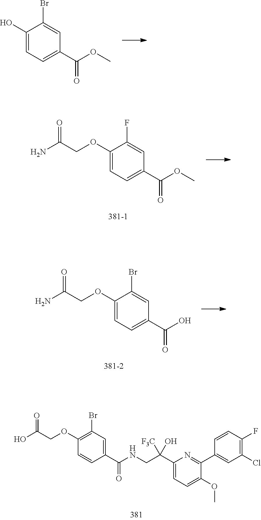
C1(O)=CC=C(C(OC)=O)C=C1Br.C1(OCC(N)=O)=CC=C(C(OC)=O)C=C1F.C1(OCC(N)=O)=CC=C(C(O)=O)C=C1Br.C1(OCC(O)=O)=C(Br)C=C(C(NCC(C2=CC=C(OC)C(C3=CC(Cl)=C(F)C=C3)=N2)(O)[F3C])=O)C=C1
